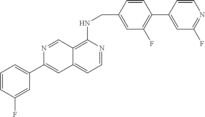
C1=CC(CNC2=C3C(=CC=N2)C=C(C2=CC=CC(F)=C2)N=C3)=CC(F)=C1C1=CC(F)=NC=C1
